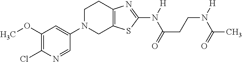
C1(OC)=C(Cl)N=CC(N2CC3=C(CC2)N=C(N([H])C(=O)CCN([H])C(=O)C)S3)=C1
